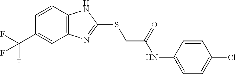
C12=C(C=CC(C(F)(F)F)=C1)NC(SCC(NC1=CC=C(Cl)C=C1)=O)=N2
